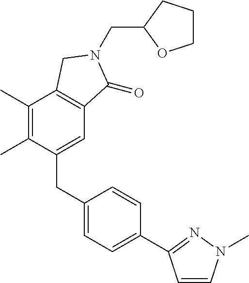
C(N1C(=O)C2=C(C(C)=C(C)C(CC3=CC=C(C4=NN(C)C=C4)C=C3)=C2)C1)C1OCCC1
